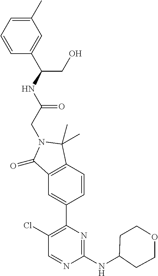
C1(=O)C2=C(C(C)(C)N1CC(NC(CO)C1=CC(C)=CC=C1)=O)C=CC(C1=C(Cl)C=NC(NC3CCOCC3)=N1)=C2
